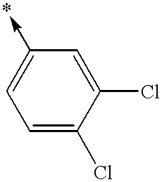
C1=C(Cl)C(Cl)=CC(->*)=C1
